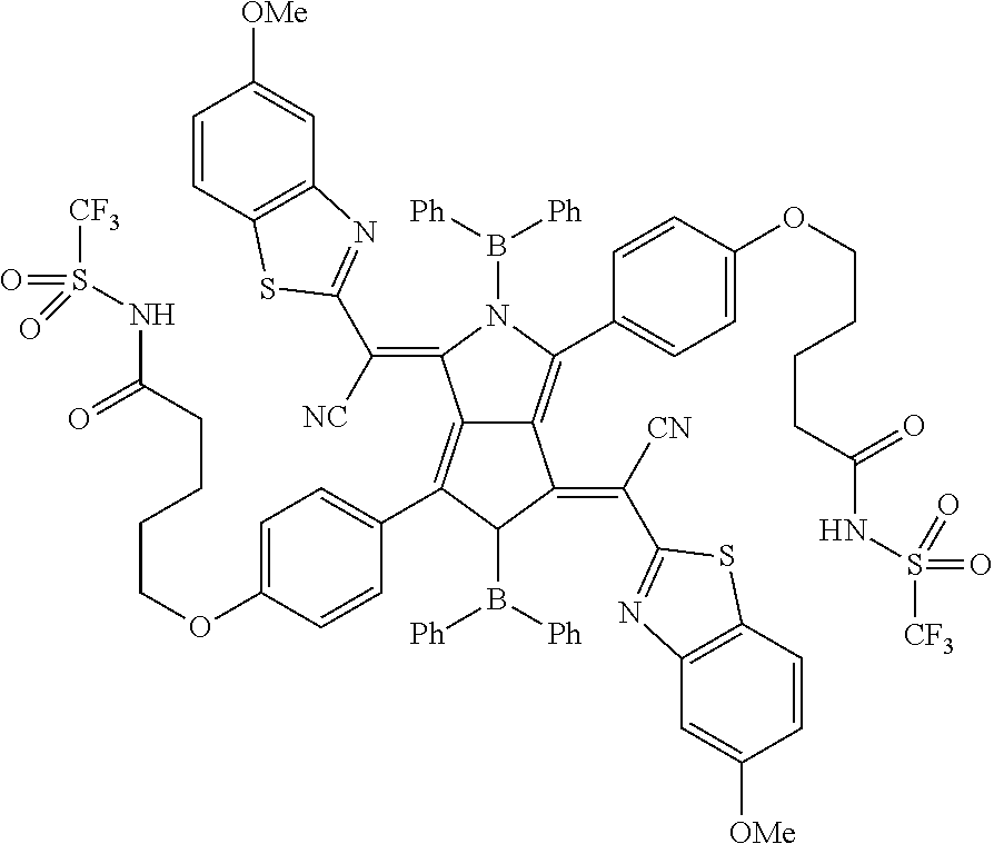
[CF3]S(NC(=O)CCCCOC1=CC=C(C2=C3C(=C(C4=CC=C(OCCCCC(NS([CF3])(=O)=O)=O)C=C4)N(B([Ph])[Ph])C3=C([NC])C3=NC4=C(C=CC([OMe])=C4)S3)C(=C([CN])C3=NC4=C(C=CC([OMe])=C4)S3)C2B([Ph])[Ph])C=C1)(=O)=O
